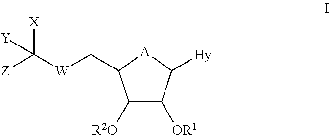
C1([R2O])C([OR1])C([Hy])[A]C1C[W]C([Z])([X])[Y]
